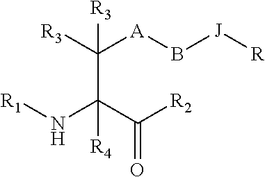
[R3]C([A]B[J][R])([R3])C(C(=O)[R2])(N[R1])[R4]
